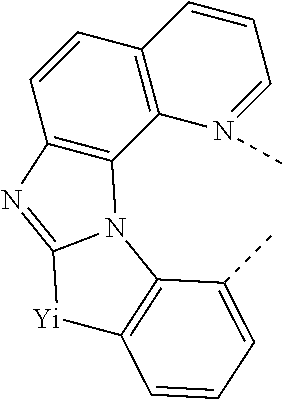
C12=C(C=CC3=C1N1C(=N3)[Yi]C3=C1C(C)=CC=C3)C=CC=N2C
